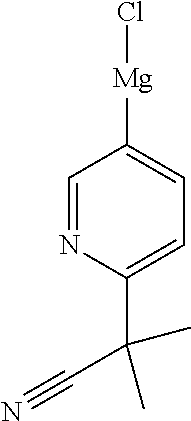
C1=NC(C(C)(C#N)C)=CC=C1[Mg]Cl
